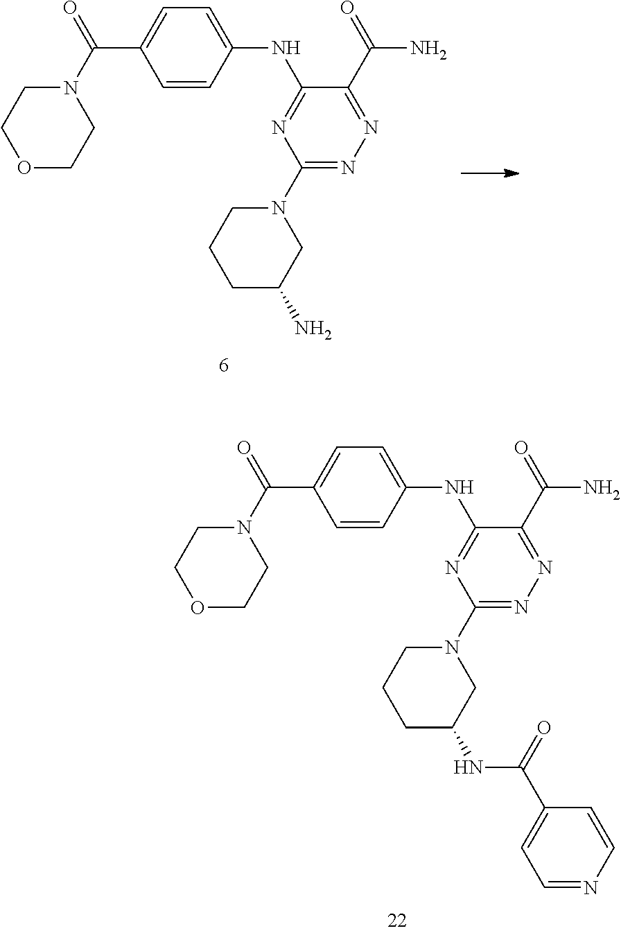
C1=C(C(N2CCOCC2)=O)C=CC(NC2=NC(N3CCCC(N)C3)=NN=C2C(N)=O)=C1.C1=C(C(=O)N2CCOCC2)C=CC(NC2=NC(N3CCCC(NC(C4=CC=NC=C4)=O)C3)=NN=C2C(=O)N)=C1
